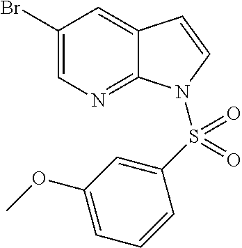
BrC1=CN=C2C(=C1)C=CN2S(C1=CC(OC)=CC=C1)(=O)=O
